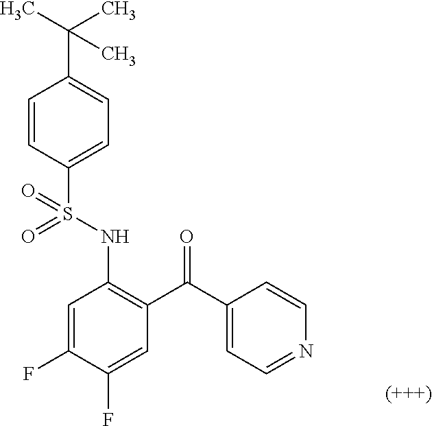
C1=C(F)C(F)=CC(C(C2=CC=NC=C2)=O)=C1NS(C1=CC=C(C(C)(C)C)C=C1)(=O)=O
